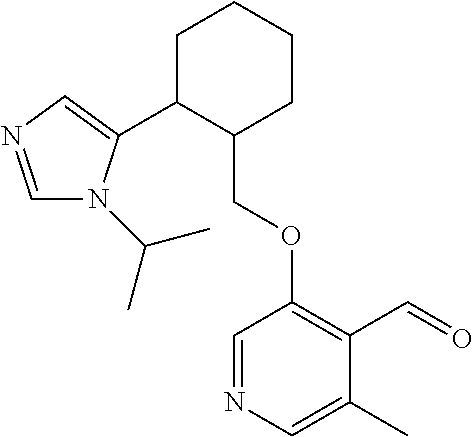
C1C(C2=CN=CN2C(C)C)C(COC2=C(C=O)C(C)=CN=C2)CCC1
